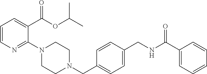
C1=CN=C(N2CCN(CC3=CC=C(CNC(C4=CC=CC=C4)=O)C=C3)CC2)C(C(OC(C)C)=O)=C1
